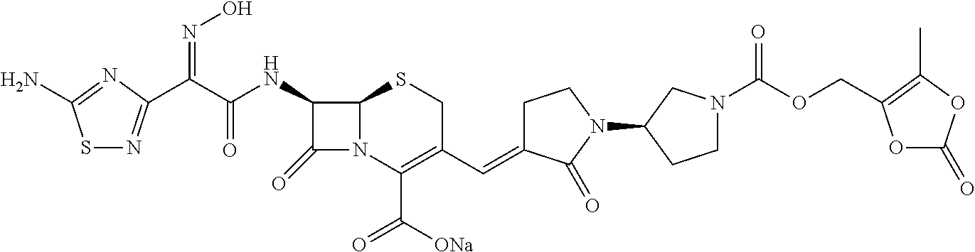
C1(NC(C(=NO)C2=NSC(N)=N2)=O)C(=O)N2C1SCC(C=C1CCN(C3CCN(C(OCC4=C(C)OC(=O)O4)=O)C3)C1=O)=C2C(=O)[ONa]
